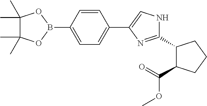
C1=C(C2=CNC(C3C(C(=O)OC)CCC3)=N2)C=CC(B2OC(C)(C)C(C)(C)O2)=C1
